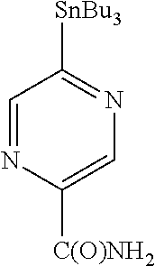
C1=NC([C(O)NH2])=CN=C1[SnBu3]
